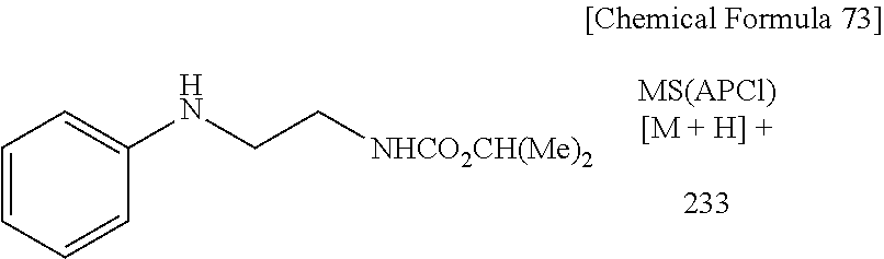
C1=CC=CC(NCC[NHCO2CH(Me)2])=C1
